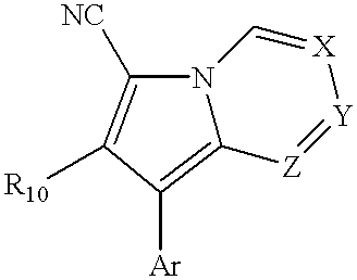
C12=C([Ar])C([R10])=C([NC])N1C=[X][Y]=[Z]2
